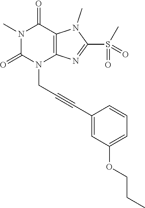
N1(C)C(=O)N(CC#CC2=CC(OCCC)=CC=C2)C2=C(C1=O)N(C)C(S(=O)(C)=O)=N2
